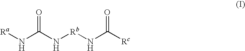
[Ra]NC(=O)N[Rb]NC(=O)[Rc]
